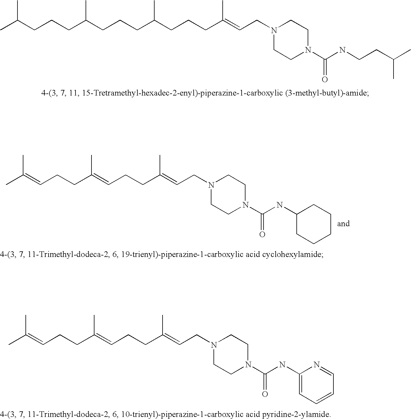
CC(CCCC(CCCC(CCCC(=CCN1CCN(C(=O)NCCC(C)C)CC1)C)C)C)C.CC(=CCCC(=CCCC(=CCN1CCN(C(=O)NC2CCCCC2)CC1)C)C)C.CC(=CCCC(=CCCC(=CCN1CCN(C(=O)NC2=CC=CC=N2)CC1)C)C)C
